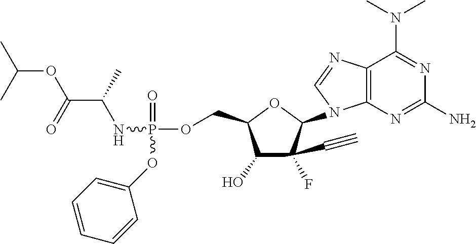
C12=C(N=C(N)N=C1N(C)C)N(C1OC(COP(=O)(NC(C(OC(C)C)=O)C)OC3=CC=CC=C3)C(O)C1(C#C)F)C=N2
